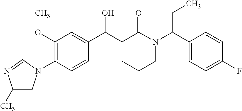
C1(OC)=C(N2C=C(C)N=C2)C=CC(C(C2CCCN(C(C3=CC=C(F)C=C3)CC)C2=O)O)=C1
